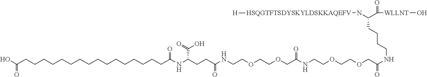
C(C(NCCOCCOCC(=O)NCCOCCOCC(NCCCCC(C([WLLNT]O)=O)N[HSQGTFTSDYSKYLDSKKAQEFV][H])=O)=O)CC(NC(CCCCCCCCCCCCCCCCC(O)=O)=O)C(=O)O
